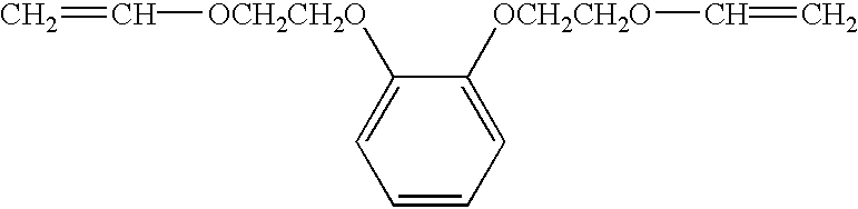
C(=C)[OCH2CH2O]C1=CC=CC=C1[OCH2CH2O]C=C
